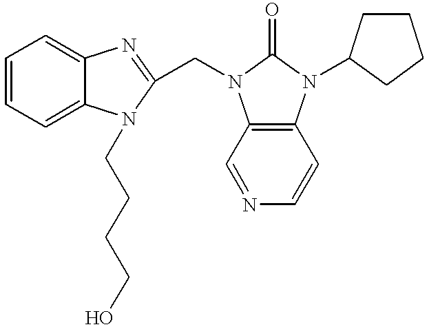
C1=CC=C2C(=C1)N=C(CN1C3=C(N(C4CCCC4)C1=O)C=CN=C3)N2CCCCO
